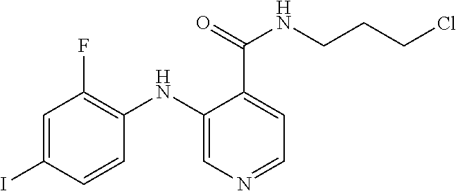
C(C1=CC=NC=C1NC1=C(F)C=C(I)C=C1)(=O)NCCCCl
